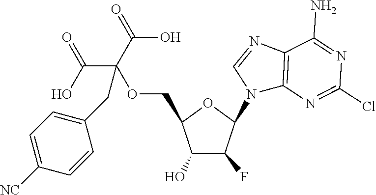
C1(O)C(F)C(N2C3=C(N=C2)C(N)=NC(Cl)=N3)OC1COC(C(O)=O)(C(=O)O)CC1=CC=C([NC])C=C1
